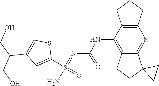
C1(C(CO)CO)=CSC(S(=O)(=NC(NC2=C3CCC4(C3=NC3=C2CCC3)CC4)=O)N)=C1
